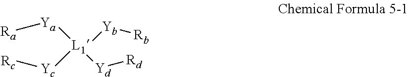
[Ya]([L1]([Yd][Rd])([Yb][Rb])[Yc][Rc])[Ra]
